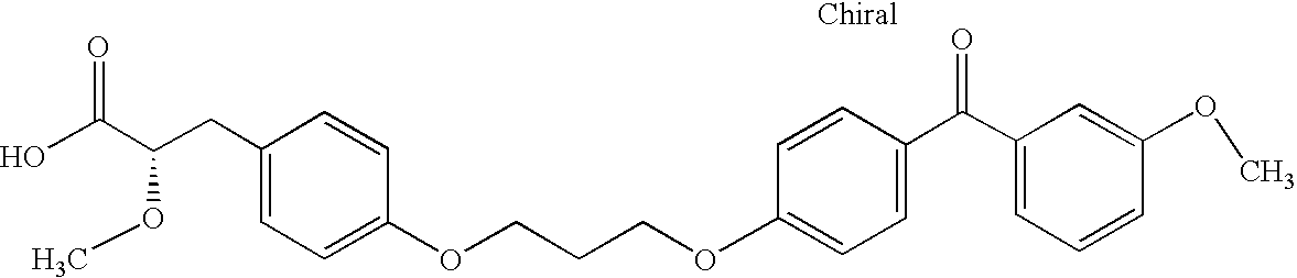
C1(CC(C(O)=O)OC)=CC=C(OCCCOC2=CC=C(C(C3=CC=CC(OC)=C3)=O)C=C2)C=C1
